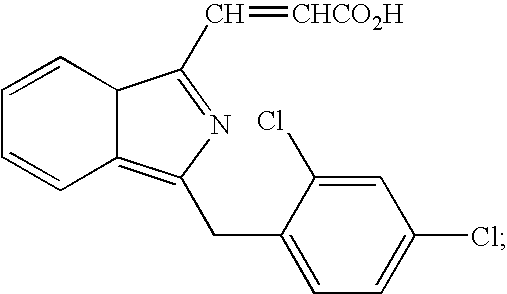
C1=CC2C(=C(CC3=CC=C(Cl)C=C3Cl)N=C2C=[CHCO2H])C=C1
